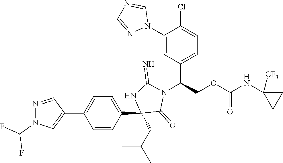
C1(C2=CN(C(F)F)N=C2)=CC=C(C2(CC(C)C)C(=O)N(C(C3=CC=C(Cl)C(N4C=NC=N4)=C3)COC(NC3([CF3])CC3)=O)C(=N)N2)C=C1
